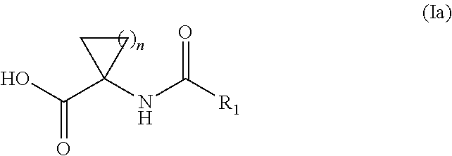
C1(NC([R1])=O)(C(O)=O)CC1
